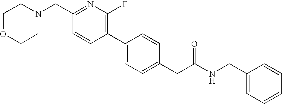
C1(CN2CCOCC2)=NC(F)=C(C2=CC=C(CC(NCC3=CC=CC=C3)=O)C=C2)C=C1
